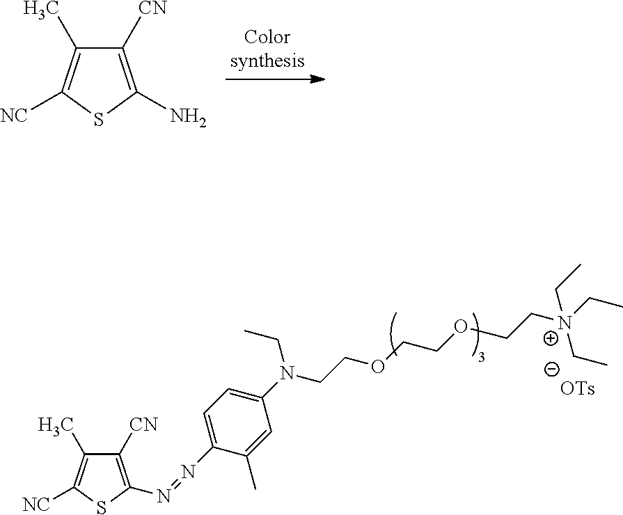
C1([CN])=C(N)SC([NC])=C1C.C1([CN])=C(N=NC2=CC=C(N(CCOCCOCC[N+](CC)(CC)CC)CC)C=C2C)SC([NC])=C1C
